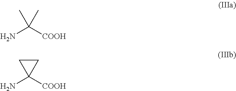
NC([COOH])(C)C.NC1([COOH])CC1
